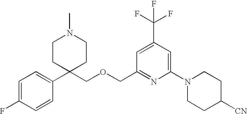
C1=C(F)C=CC(C2(COCC3=NC(N4CCC([CN])CC4)=CC(C(F)(F)F)=C3)CCN(C)CC2)=C1
